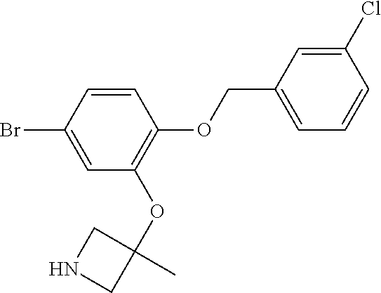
C1=CC(Br)=CC(OC2(C)CNC2)=C1OCC1=CC=CC(Cl)=C1
